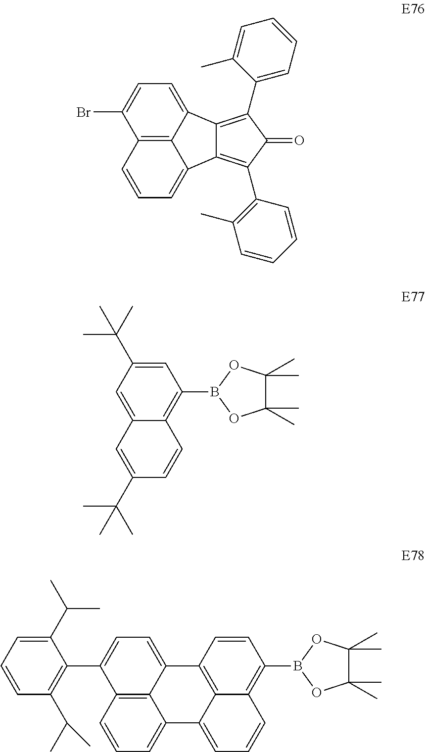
C1(Br)=CC=C2C3=C1C=CC=C3C1=C(C3=C(C)C=CC=C3)C(=O)C(C3=CC=CC=C3C)=C21.C1(C2=CC=C3C4=C2C=CC=C4C2=CC=CC4=C(B5OC(C)(C)C(C)(C)O5)C=CC3=C24)=C(C(C)C)C=CC=C1C(C)C.C1=C2C(=C(B3OC(C)(C)C(C)(C)O3)C=C1C(C)(C)C)C=CC(C(C)(C)C)=C2
